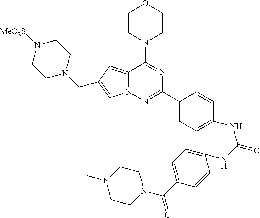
C1CN(C2=NC(C3=CC=C(NC(NC4=CC=C(C(N5CCN(C)CC5)=O)C=C4)=O)C=C3)=NN3C2=CC(CN2CCN([MeO2S])CC2)=C3)CCO1
